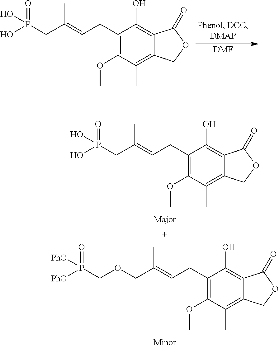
C(=CCC1=C(OC)C(C)=C2C(=C1O)C(=O)OC2)(CP(=O)(O)O)C.C(=CCC1=C(OC)C(C)=C2C(=C1O)C(=O)OC2)(COCP([PhO])([PhO])=O)C.[DMF].C(=CCC1=C(OC)C(C)=C2C(=C1O)C(=O)OC2)(CP(=O)(O)O)C
